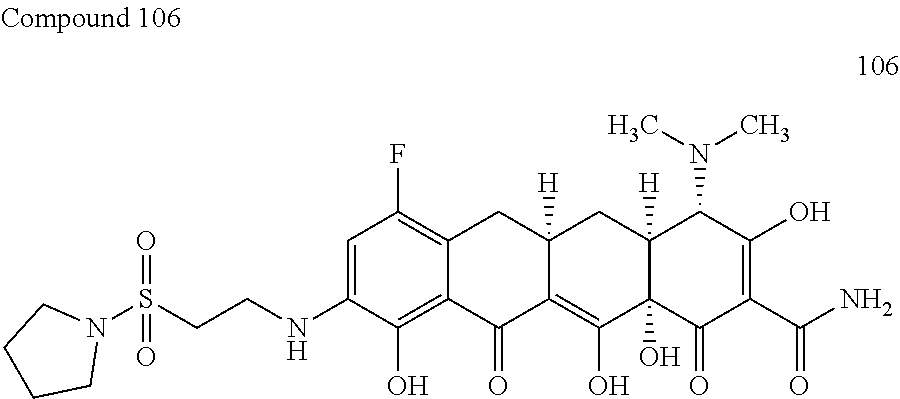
C1=C(NCCS(=O)(=O)N2CCCC2)C(O)=C2C(=C1F)CC1([H])C(=C(O)C3(O)C([H])(C1)C(N(C)C)C(O)=C(C(N)=O)C3=O)C2=O
